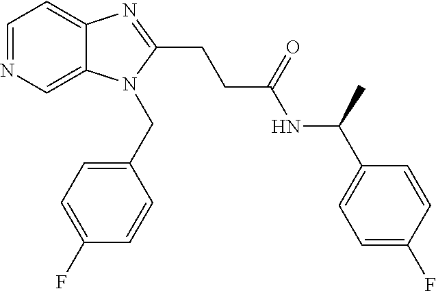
C1=NC=C2C(=C1)N=C(CCC(NC(C1=CC=C(F)C=C1)C)=O)N2CC1=CC=C(F)C=C1
